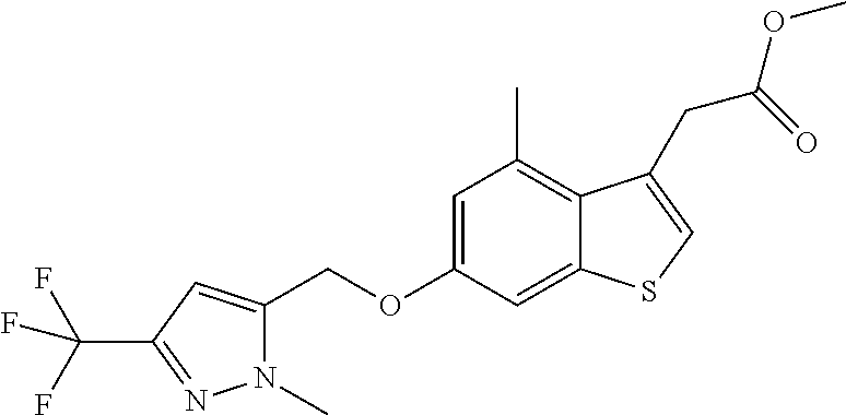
C12=CC(OCC3=CC(C(F)(F)F)=NN3C)=CC(C)=C1C(CC(OC)=O)=CS2
